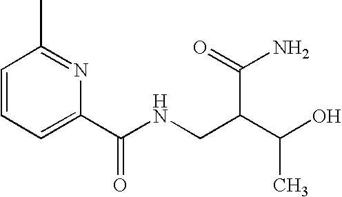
C1=CC=C(C(NCC(C(O)C)C(N)=O)=O)N=C1C
